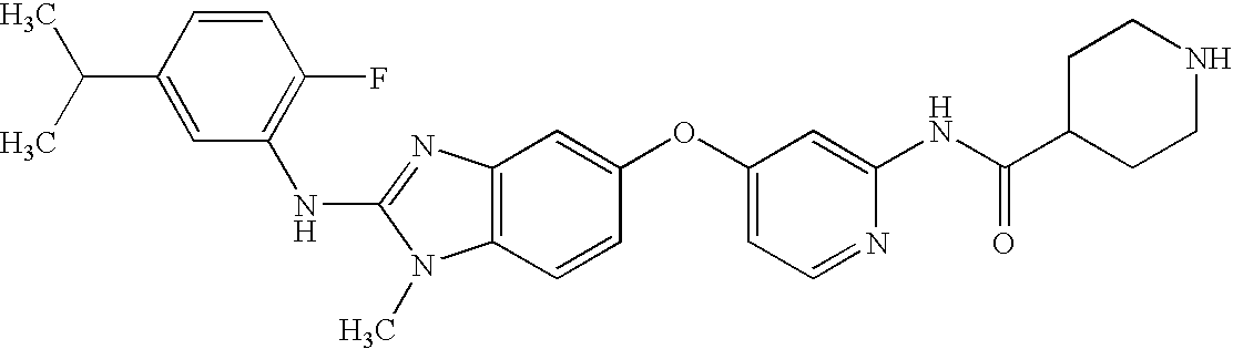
C1=CC(C(C)C)=CC(NC2=NC3=C(N2C)C=CC(OC2=CC=NC(NC(C4CCNCC4)=O)=C2)=C3)=C1F
